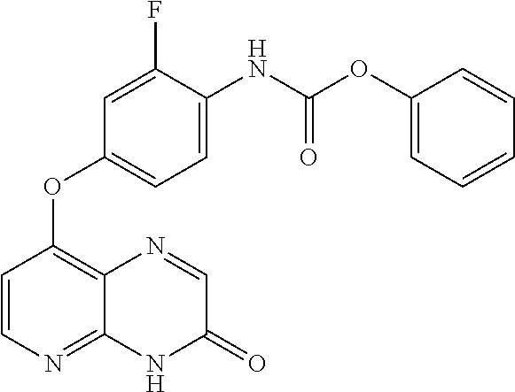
C1=CN=C2C(=C1OC1=CC=C(NC(OC3=CC=CC=C3)=O)C(F)=C1)N=CC(=O)N2
